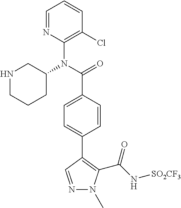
C1=NC(N(C(=O)C2=CC=C(C3=C(C(N[SO2CF3])=O)N(C)N=C3)C=C2)C2CCCNC2)=C(Cl)C=C1
